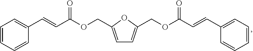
C1=CC=CC(C=CC(OCC2=CC=C(COC(C=CC3=CC=CC=C3)=O)O2)=O)=C1
